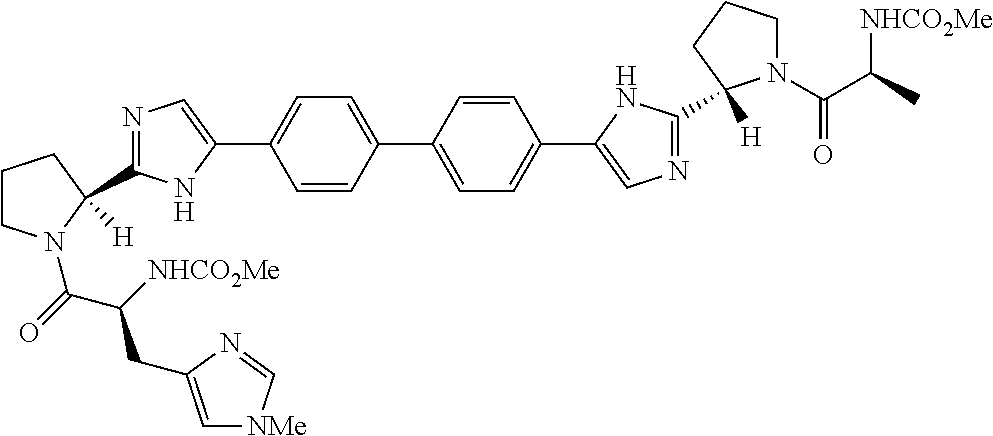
C1=CC(C2=CC=C(C3=CN=C(C4([H])N(C(=O)C([NHCO2Me])CC5=C[NMe]C=N5)CCC4)N3)C=C2)=CC=C1C1=CN=C(C2([H])N(C(C(C)[NHCO2Me])=O)CCC2)N1
